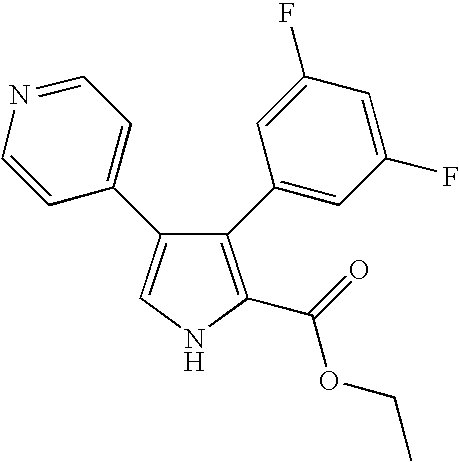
C1(C2=CC(F)=CC(F)=C2)=C(C(=O)OCC)NC=C1C1=CC=NC=C1
